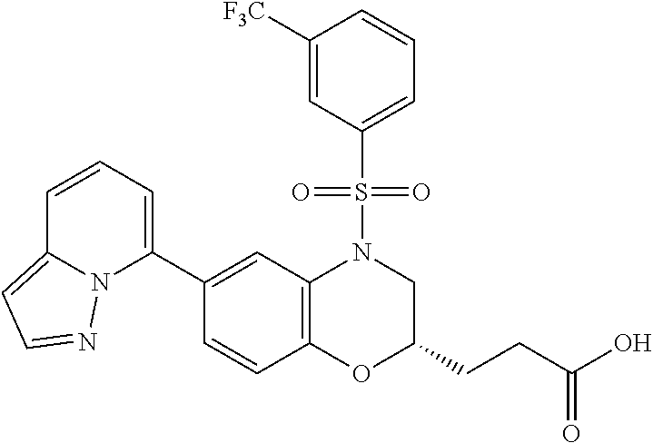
C1(C2=CC=CC3=CC=NN23)=CC2=C(C=C1)OC(CCC(O)=O)CN2S(C1=CC=CC([F3C])=C1)(=O)=O
